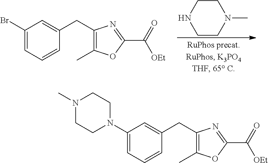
C1CN(C)CCN1.C1(Br)=CC=CC(CC2=C(C)OC(C([OEt])=O)=N2)=C1.C1(N2CCN(C)CC2)=CC=CC(CC2=C(C)OC(C([OEt])=O)=N2)=C1
